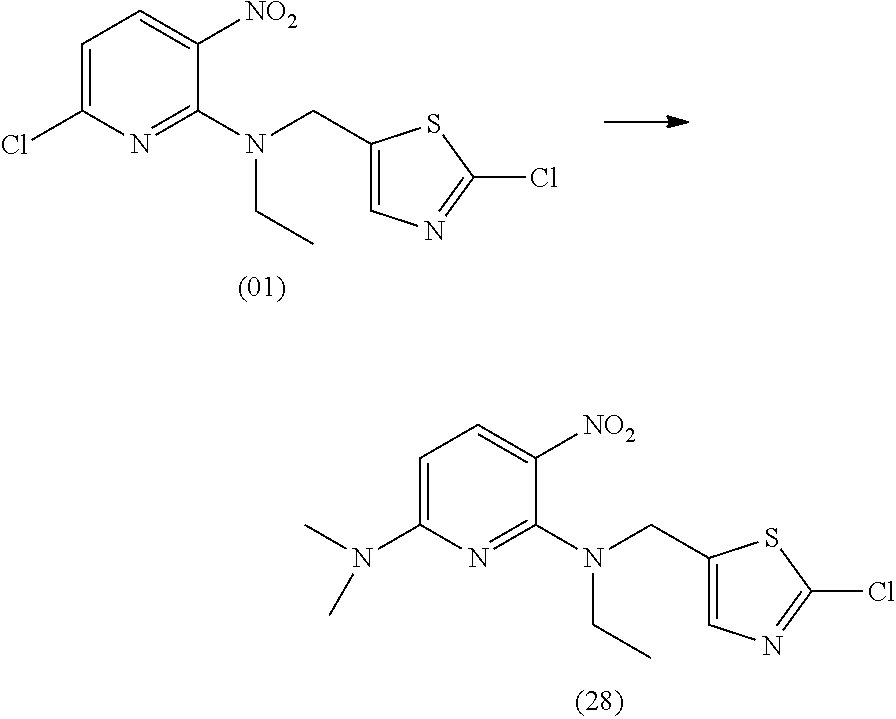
C1(CN(C2=NC(Cl)=CC=C2[NO2])CC)=CN=C(Cl)S1.C1(CN(C2=NC(N(C)C)=CC=C2[NO2])CC)=CN=C(Cl)S1
